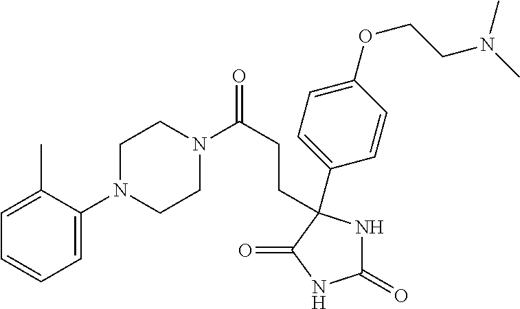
C1(=O)NC(CCC(=O)N2CCN(C3=CC=CC=C3C)CC2)(C2=CC=C(OCCN(C)C)C=C2)C(=O)N1
